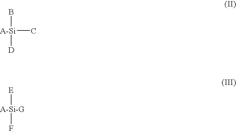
B[A-Si]([D])C.[E][A-Si-G]F
